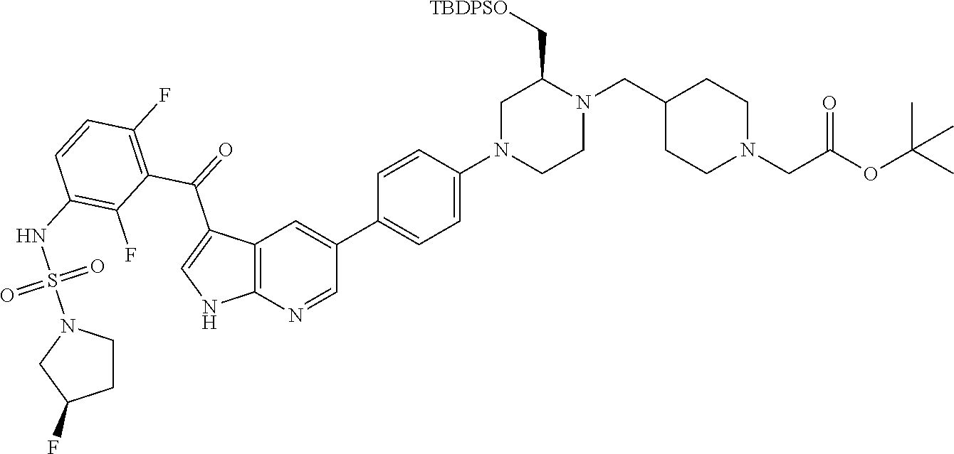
C12=C(N=CC(C3=CC=C(N4CCN(CC5CCN(CC(OC(C)(C)C)=O)CC5)C(C[TBDPSO])C4)C=C3)=C1)NC=C2C(=O)C1=C(F)C=CC(NS(N2CC(F)CC2)(=O)=O)=C1F
